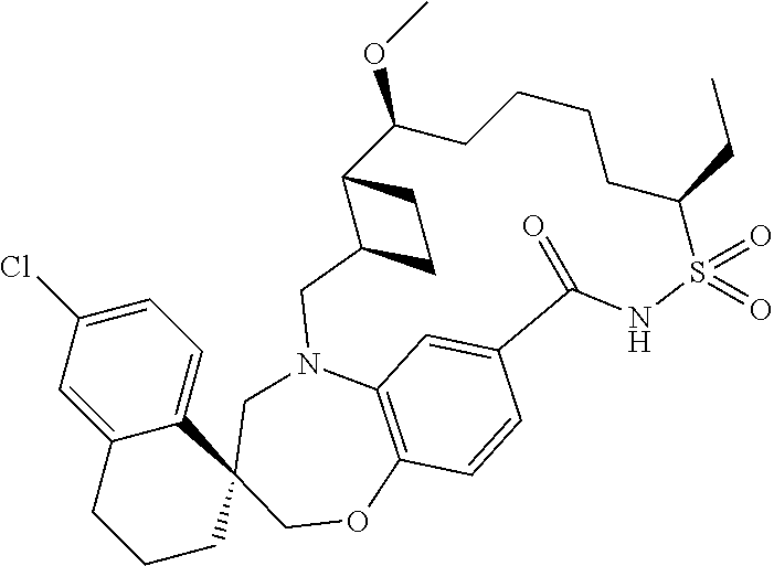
C1=C(Cl)C=C2C(=C1)C1(CCC2)COC2=C3N(C1)CC1C(C(OC)CCCCC(CC)S(=O)(=O)NC(=O)C(=C3)C=C2)CC1
